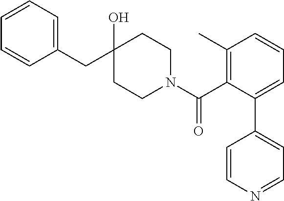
C1(CC2(O)CCN(C(C3=C(C)C=CC=C3C3=CC=NC=C3)=O)CC2)=CC=CC=C1
